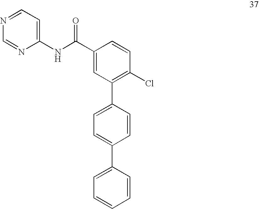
C1(C(NC2=CC=NC=N2)=O)=CC(C2=CC=C(C3=CC=CC=C3)C=C2)=C(Cl)C=C1
